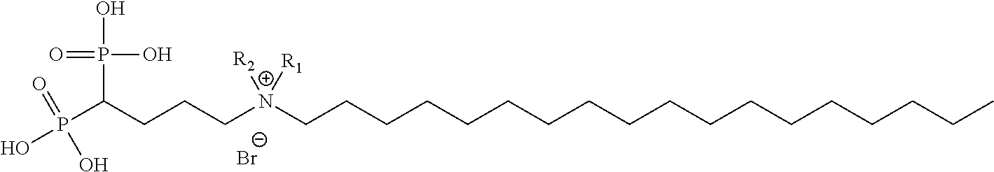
OP(C(CCCN(CCCCCCCCCCCCCCCCCC)([R1])[R2])P(O)(O)=O)(=O)O.[Br-]
